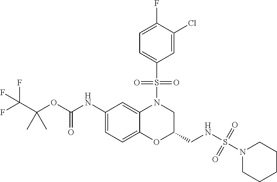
C1(NC(OC(C(F)(F)F)(C)C)=O)=CC=C2C(=C1)N(S(C1=CC=C(F)C(Cl)=C1)(=O)=O)CC(CNS(=O)(N1CCCCC1)=O)O2
